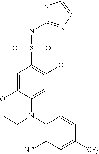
C1=C2C(=CC(Cl)=C1S(=O)(=O)NC1=NC=CS1)N(C1=C([NC])C=C([CF3])C=C1)CCO2
